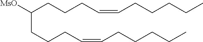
CCCCCC=CCCCC([MsO])CCCC=CCCCCC
